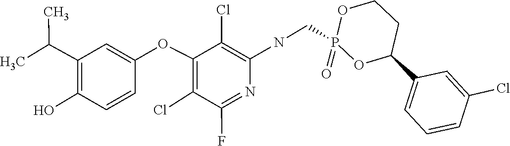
O1P(=O)(CNC2=C(Cl)C(OC3=CC(C(C)C)=C(O)C=C3)=C(Cl)C(F)=N2)OCCC1C1=CC=CC(Cl)=C1
